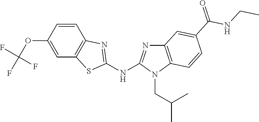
O(C1=CC2=C(C=C1)N=C(NC1=NC3=C(N1CC(C)C)C=CC(C(NCC)=O)=C3)S2)C(F)(F)F
